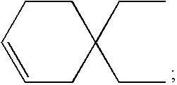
C1=CCCC(CC)(CC)C1
